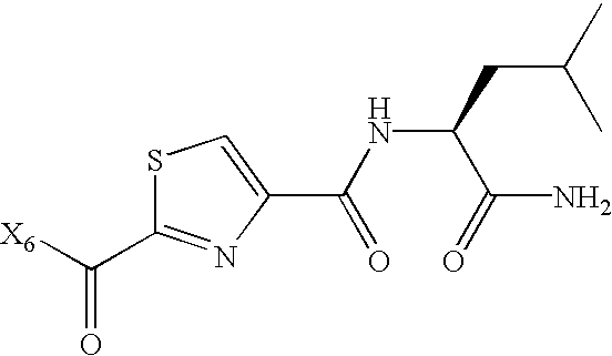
S1C(C([X6])=O)=NC(C(NC(CC(C)C)C(=O)N)=O)=C1
